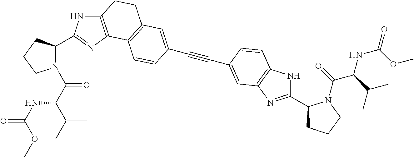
C12=C(N=C(C3N(C(C(C(C)C)NC(=O)OC)=O)CCC3)N1)C1=C(CC2)C=C(C#CC2=CC3=C(NC(C4CCCN4C(=O)C(C(C)C)NC(=O)OC)=N3)C=C2)C=C1
